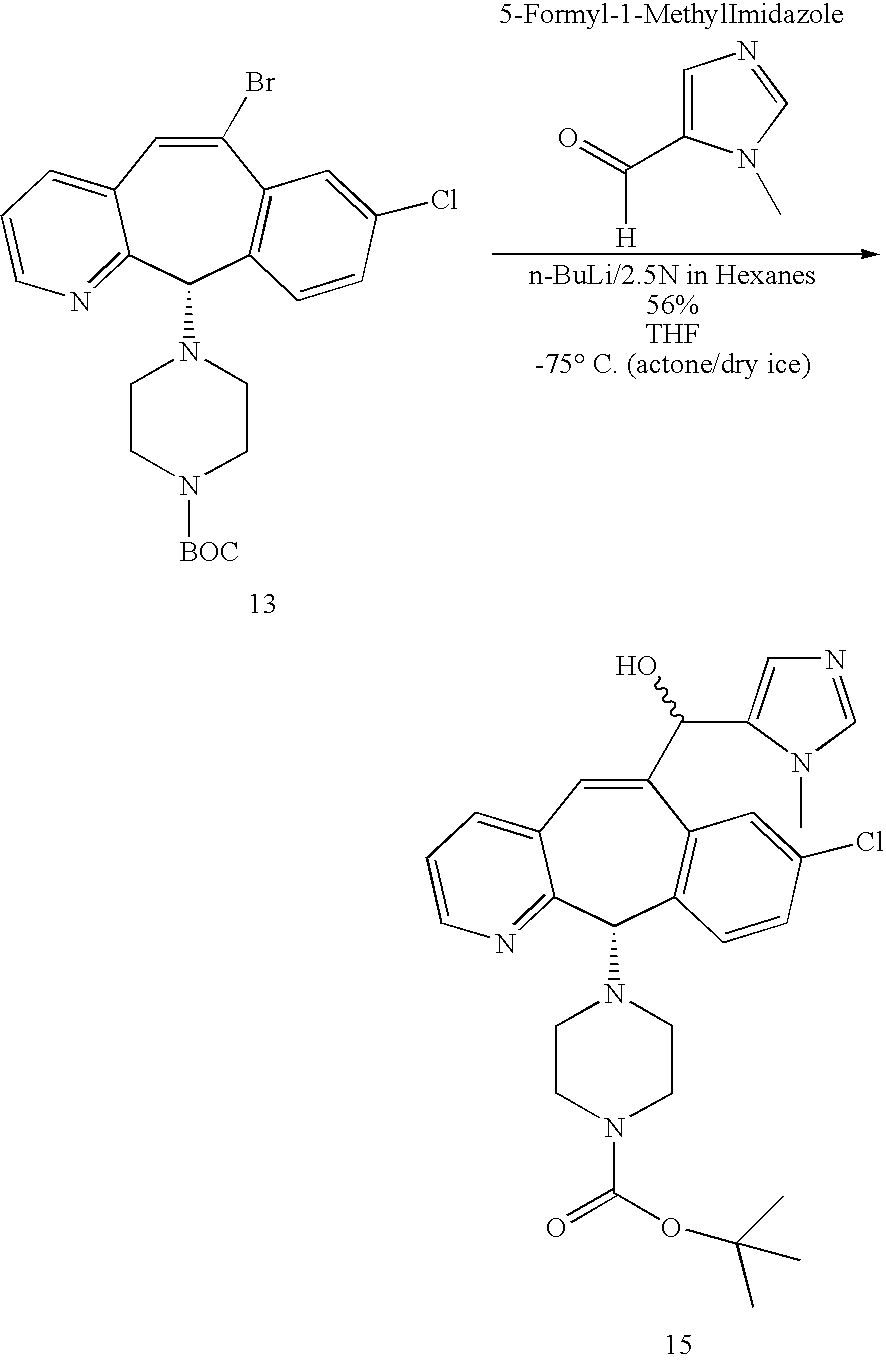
C1(Br)=CC2=CC=CN=C2C(N2CCN([BOC])CC2)C2=C1C=C(Cl)C=C2.[5-Formyl-1-MethylImidazole].C1=C(C(=O)[H])N(C)C=N1.C1(C(O)C2=CN=CN2C)=CC2=CC=CN=C2C(N2CCN(C(=O)OC(C)(C)C)CC2)C2=C1C=C(Cl)C=C2
